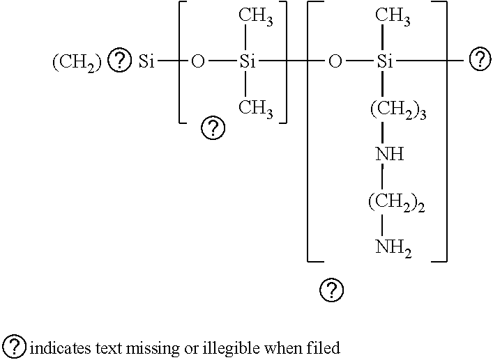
[(CH2)].[Si]O[Si](C)(C)O[Si](C)([(CH2)3]N[(CH2)2]N)C
